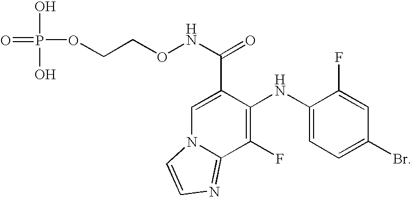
C1(F)=C(NC2=CC=C(Br)C=C2F)C(C(NOCCOP(=O)(O)O)=O)=CN2C1=NC=C2
